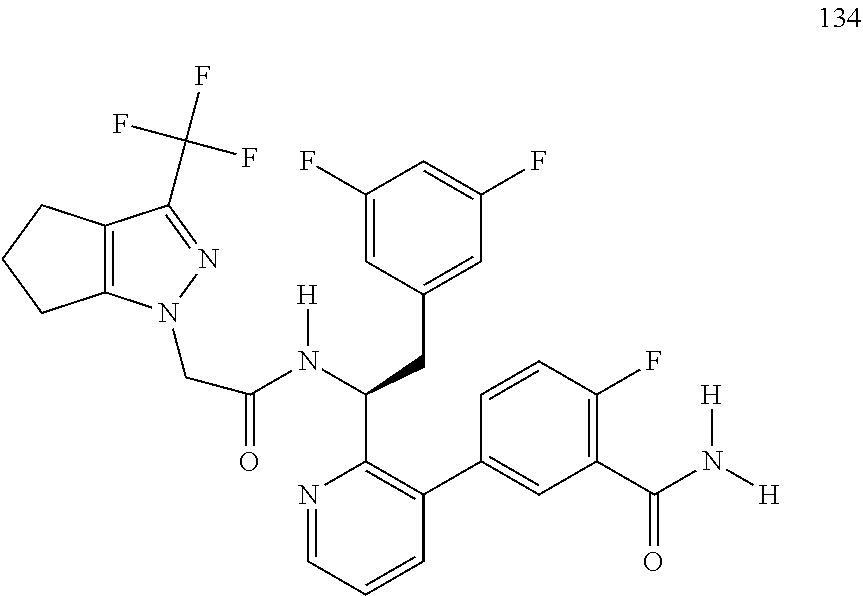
C1(F)=CC(CC(C2=C(C3=CC(C(N([H])[H])=O)=C(F)C=C3)C=CC=N2)N([H])C(=O)CN2C3=C(C(C(F)(F)F)=N2)CCC3)=CC(F)=C1
